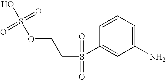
C1=CC(S(CCOS(O)(=O)=O)(=O)=O)=CC(N)=C1
